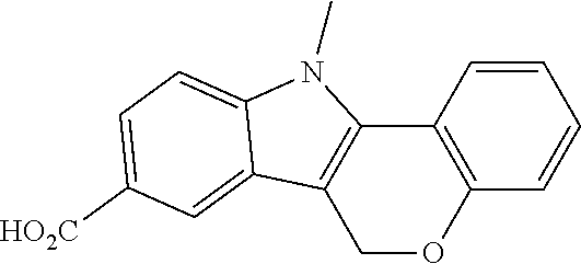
C12=C(C=CC=C1)OCC1=C2N(C)C2=CC=C([HO2C])C=C12
